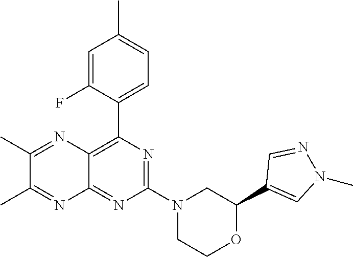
N1=C(N2CC(C3=CN(C)N=C3)OCC2)N=C2C(=C1C1=CC=C(C)C=C1F)N=C(C)C(C)=N2
